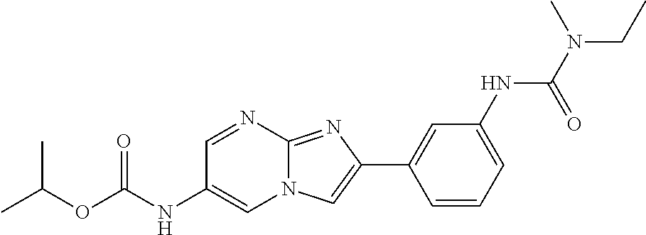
C1=NC2=NC(C3=CC(NC(N(CC)C)=O)=CC=C3)=CN2C=C1NC(OC(C)C)=O
